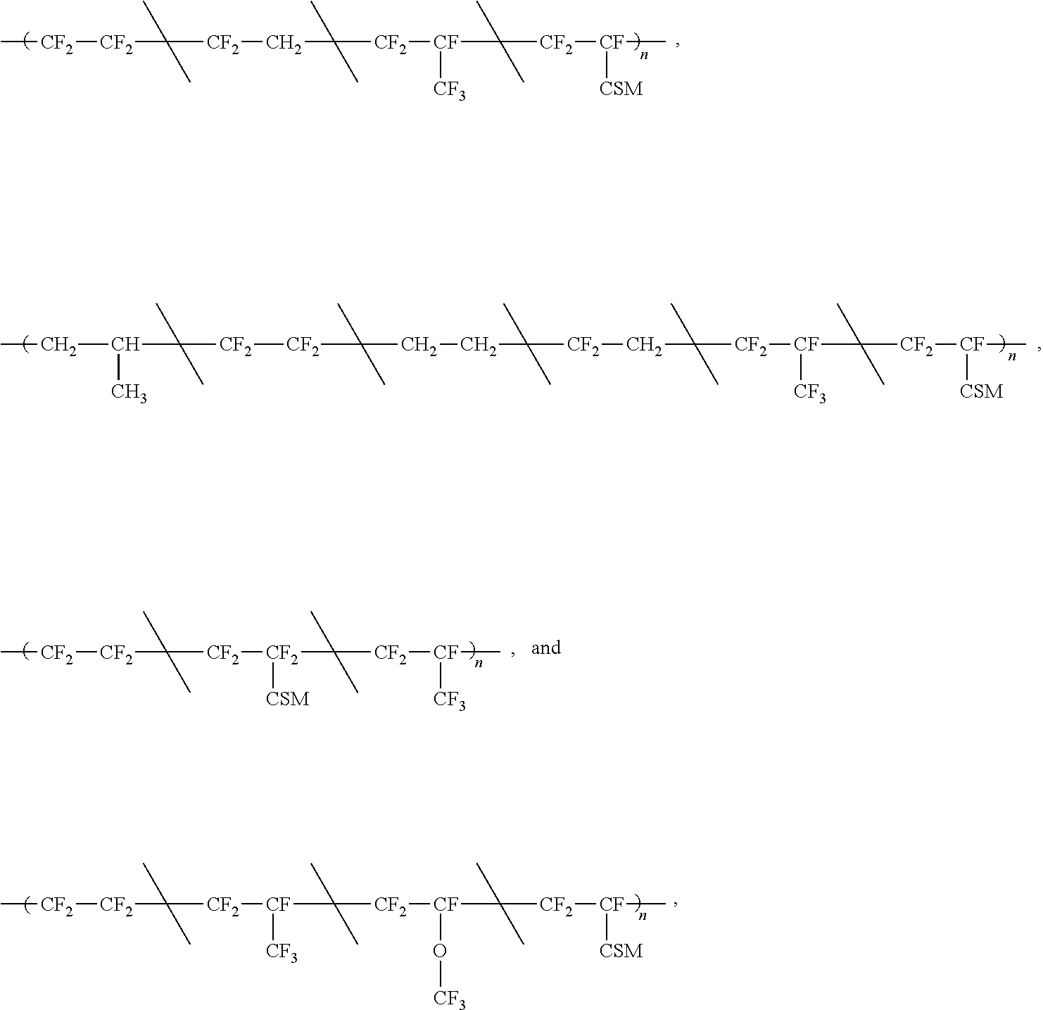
C[CF2][CF2]C(C)(C)[CF2]CC(C)(C)[CF2][CF]([CF3])C(C)(C)[CF2][CF]([CSM])C.C(CCC(C)(C)[CF2]CC(C)(C)[CF2][CF]([CF3])C(C)(C)[CF2][CF]([CSM])C)(C)(C)[CF2][CF2]C(C)(C)C(CC)C.C[CF2][CF2]C(C)(C)[CF2][CF2](C(C)(C)[CF2][CF]([CF3])C)[CSM].C[CF2][CF2]C(C)(C)[CF2][CF](C(C)(C)[CF2][CF](O[CF3])C(C)(C)[CF2][CF]([CSM])C)[CF3]
